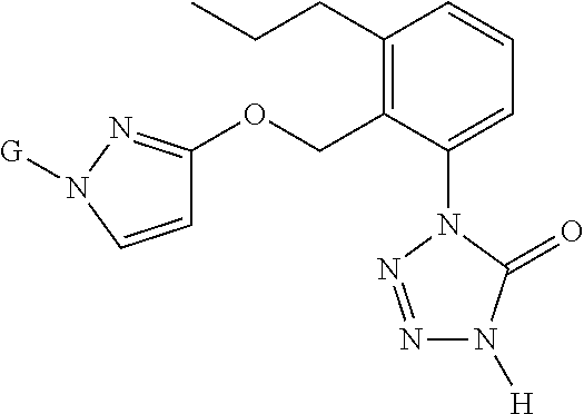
C1=C(N2N=NN([H])C2=O)C(COC2=NN([G])C=C2)=C(CCC)C=C1
